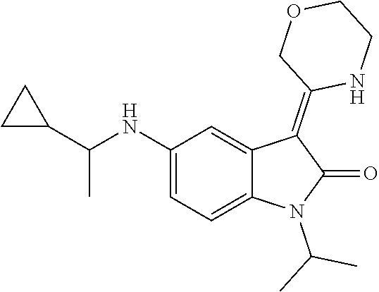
C1(NC(C2CC2)C)=CC=C2C(=C1)C(=C1NCCOC1)C(=O)N2C(C)C
